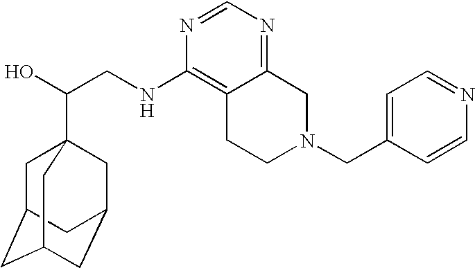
C(CNC1=C2C(=NC=N1)CN(CC1=CC=NC=C1)CC2)(O)C12CC3CC(CC(C1)C3)C2
